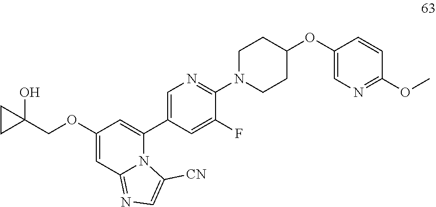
N1=C(OC)C=CC(OC2CCN(C3=NC=C(C4=CC(OCC5(O)CC5)=CC5=NC=C([CN])N45)C=C3F)CC2)=C1
